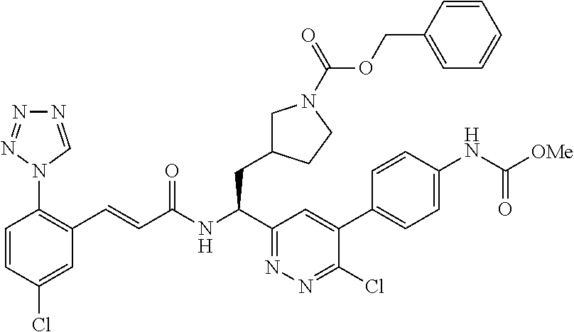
N1=CN(C2=C(C=CC(NC(C3=NN=C(Cl)C(C4=CC=C(NC([OMe])=O)C=C4)=C3)CC3CN(C(=O)OCC4=CC=CC=C4)CC3)=O)C=C(Cl)C=C2)N=N1
